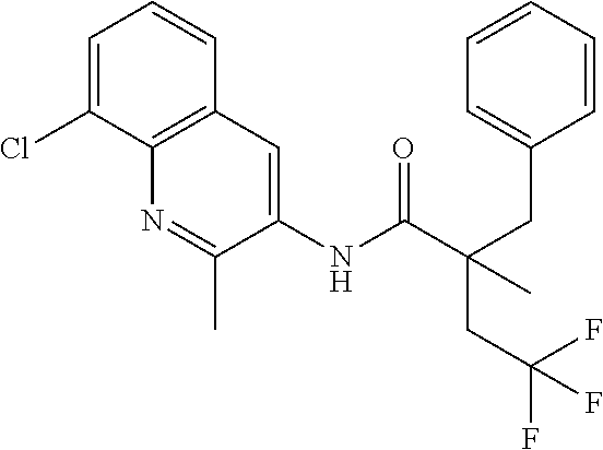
C1=C(Cl)C2=C(C=C1)C=C(NC(C(CC1=CC=CC=C1)(CC(F)(F)F)C)=O)C(C)=N2
